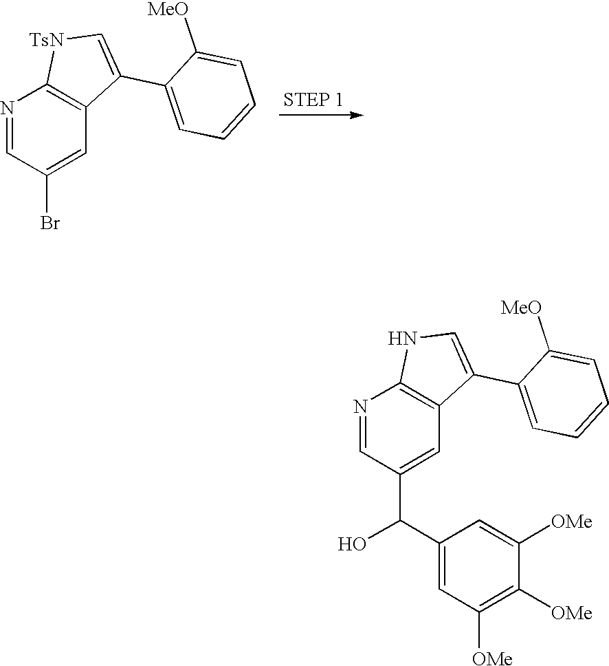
N1=CC(C(O)C2=CC([OMe])=C([OMe])C([OMe])=C2)=CC2=C1NC=C2C1=CC=CC=C1[MeO].N1=CC(Br)=CC2=C1[TsN]C=C2C1=CC=CC=C1[MeO]
